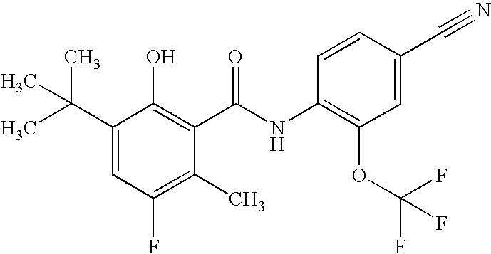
C1(F)=C(C)C(C(NC2=C(OC(F)(F)F)C=C(C#N)C=C2)=O)=C(O)C(C(C)(C)C)=C1
